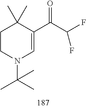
C1CN(C(C)(C)C)C=C(C(C(F)F)=O)C1(C)C
